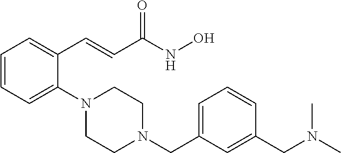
C1=CC=C(N2CCN(CC3=CC=CC(CN(C)C)=C3)CC2)C(C=CC(NO)=O)=C1
